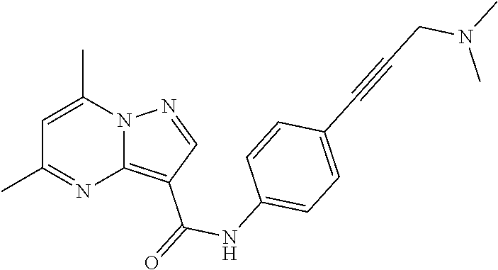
C1=C(C)N2C(=C(C(=O)NC3=CC=C(C#CCN(C)C)C=C3)C=N2)N=C1C
